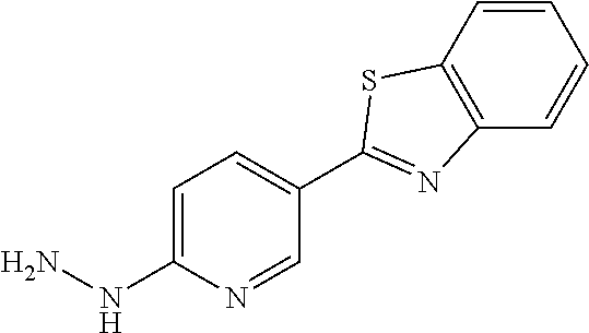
C1=C(NN)N=CC(C2=NC3=C(C=CC=C3)S2)=C1
